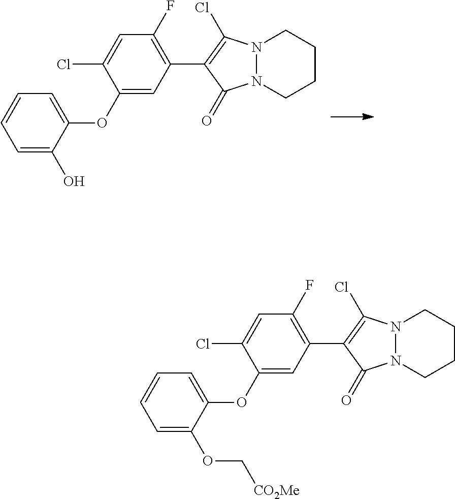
C1=C(O)C(OC2=CC(C3=C(Cl)N4N(C3=O)CCCC4)=C(F)C=C2Cl)=CC=C1.C1=C(OC[CO2Me])C(OC2=CC(C3=C(Cl)N4N(C3=O)CCCC4)=C(F)C=C2Cl)=CC=C1
